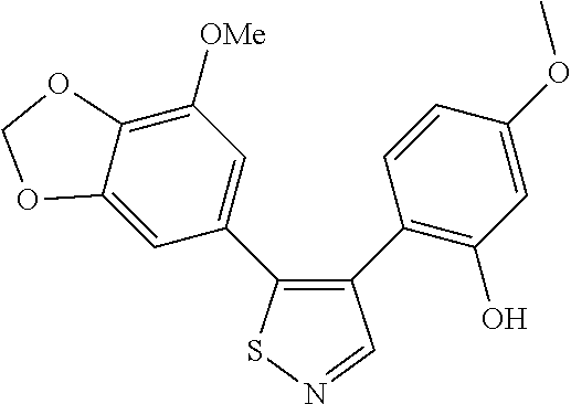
C12=CC(C3=C(C4=C(O)C=C(OC)C=C4)C=NS3)=CC([OMe])=C1OCO2
